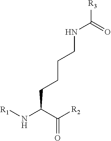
N([R1])C(C(=O)[R2])CCCCNC(=O)[R3]
